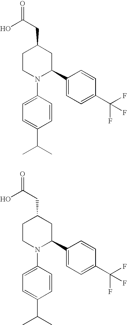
O=C(CC1CCN(C2=CC=C(C(C)C)C=C2)C(C2=CC=C(C(F)(F)F)C=C2)C1)O.O=C(CC1CCN(C2=CC=C(C(C)C)C=C2)C(C2=CC=C(C(F)(F)F)C=C2)C1)O
